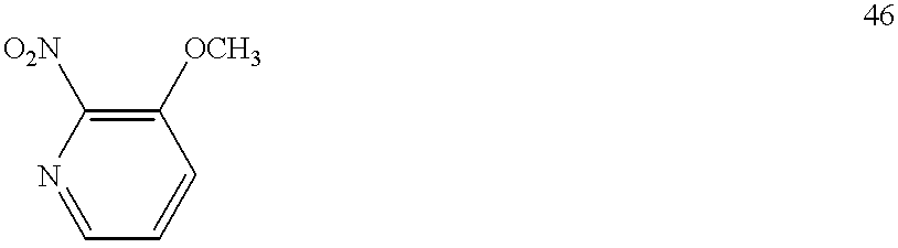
C1([OCH3])=C([O2N])N=CC=C1
